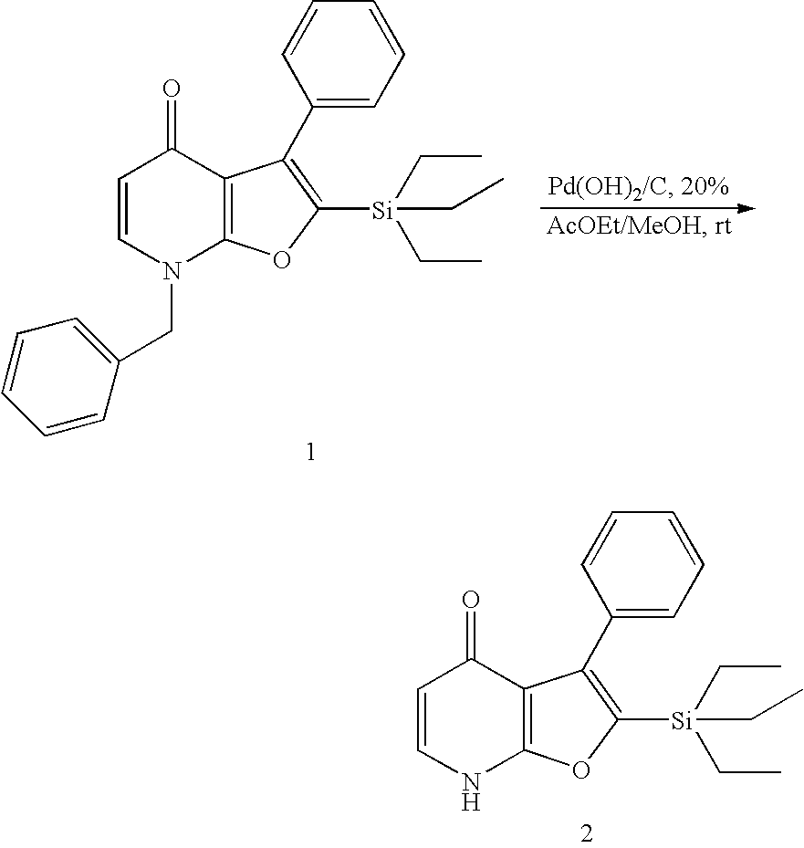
C1=CN(CC2=CC=CC=C2)C2=C(C1=O)C(C1=CC=CC=C1)=C([Si](CC)(CC)CC)O2.C1=CNC2=C(C1=O)C(C1=CC=CC=C1)=C([Si](CC)(CC)CC)O2
